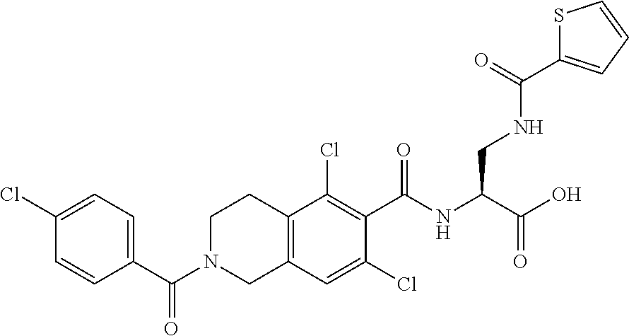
C1(C(=O)N2CC3=C(CC2)C(Cl)=C(C(=O)NC(CNC(C2=CC=CS2)=O)C(O)=O)C(Cl)=C3)=CC=C(Cl)C=C1
